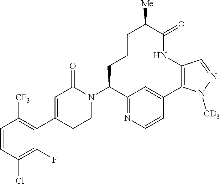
C1=CC(Cl)=C(F)C(C2=CC(=O)N(C3C4=NC=CC(=C4)C4=C(NC(=O)C([Me])CCC3)C=NN4[CD3])CC2)=C1[CF3]
